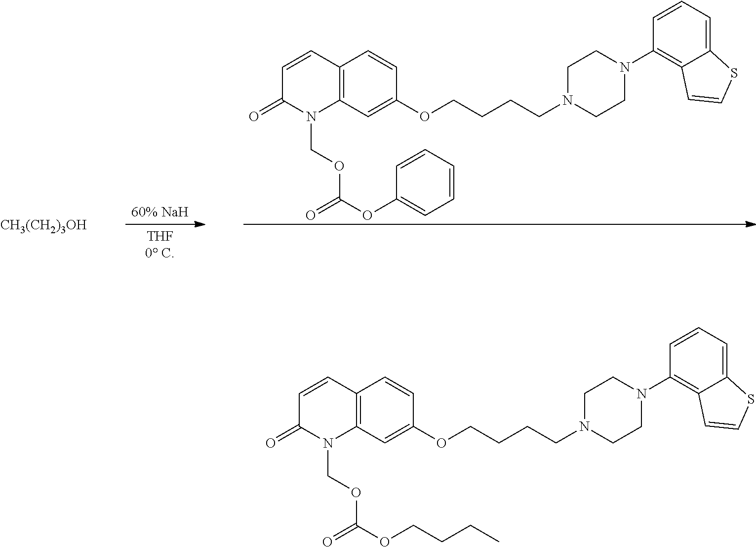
C12=C(C=C(OCCCCN3CCN(C4=C5C(=CC=C4)SC=C5)CC3)C=C1)N(COC(OCCCC)=O)C(=O)C=C2.C12=C(C=C(OCCCCN3CCN(C4=C5C(=CC=C4)SC=C5)CC3)C=C1)N(COC(OC1=CC=CC=C1)=O)C(=O)C=C2.[CH3(CH2)3OH]
